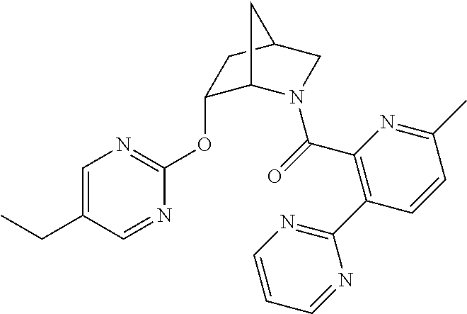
C1(OC2=NC=C(CC)C=N2)C2N(C(=O)C3=C(C4=NC=CC=N4)C=CC(C)=N3)CC(C1)C2
